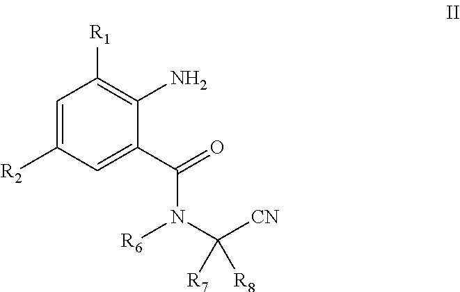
C1=C([R2])C=C(C(=O)N(C([CN])([R7])[R8])[R6])C(N)=C1[R1]
